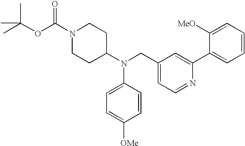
C1=C(N(C2CCN(C(OC(C)(C)C)=O)CC2)CC2=CC=NC(C3=CC=CC=C3[MeO])=C2)C=CC([OMe])=C1
